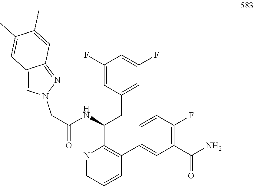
C(NC(C1=C(C2=CC(C(N)=O)=C(F)C=C2)C=CC=N1)CC1=CC(F)=CC(F)=C1)(=O)CN1C=C2C(=N1)C=C(C)C(C)=C2
